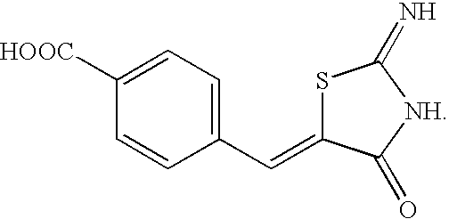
S1C(=CC2=CC=C([HOOC])C=C2)C(=O)[NH]C1=N
